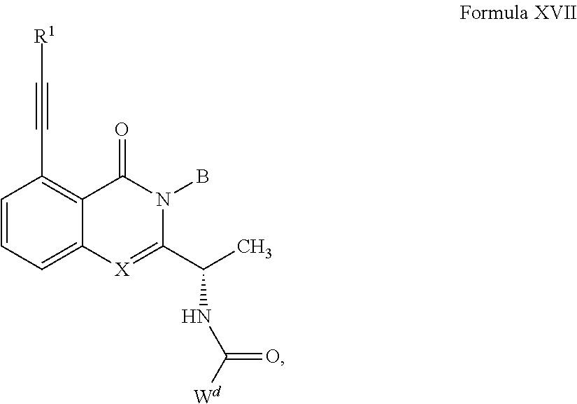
C1=CC=C2C(=C1C#C[R1])C(=O)N(B)C(C(NC([Wd])=O)C)=[X]2
